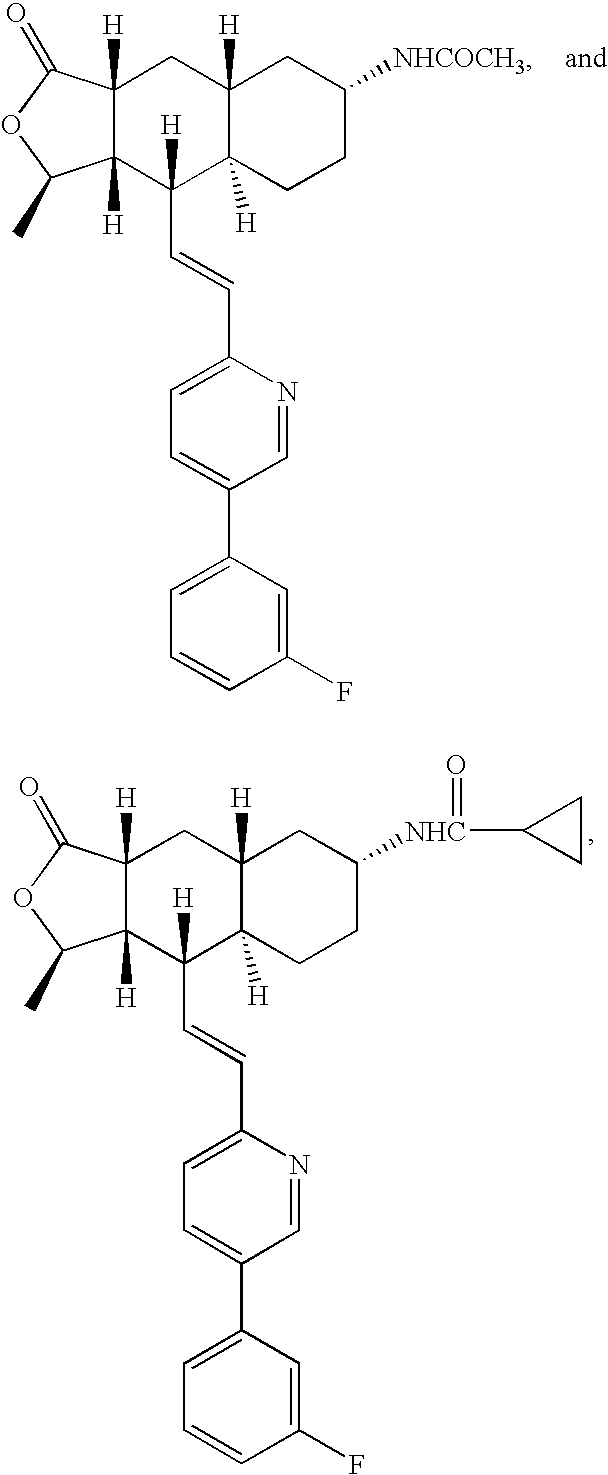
C12([H])C([H])(C([H])(C=CC3=CC=C(C4=CC=CC(F)=C4)C=N3)C3([H])C([H])(C1)CC([NHCOCH3])CC3)C(C)OC2=O.C12([H])C([H])(C([H])(C=CC3=CC=C(C4=CC=CC(F)=C4)C=N3)C3([H])C([H])(C1)CC([NHC](C1CC1)=O)CC3)C(C)OC2=O
